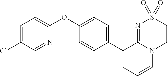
C1(C2=CC=C(OC3=CC=C(Cl)C=N3)C=C2)=CC=CN2C1=NS(=O)(=O)CC2
